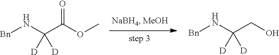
[Bn]NC(C(OC)=O)([D])[D].[Bn]NC(CO)([D])[D]
